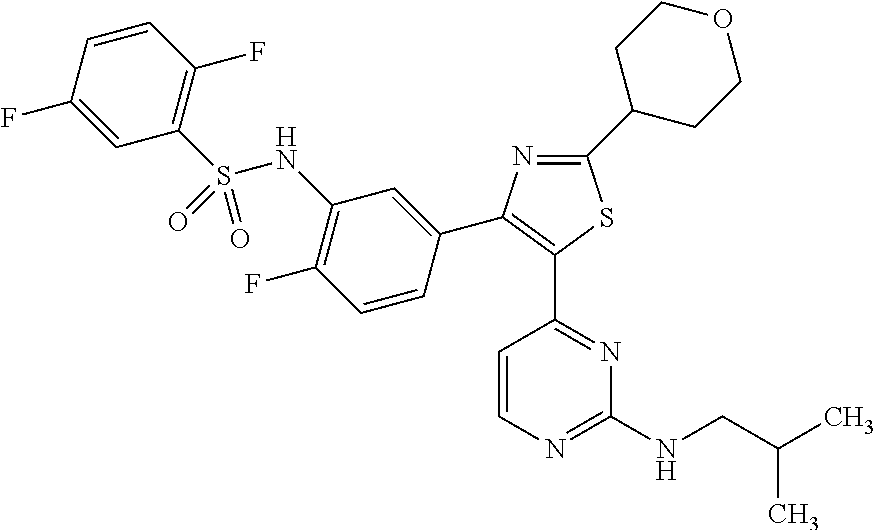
C1=CN=C(NCC(C)C)N=C1C1=C(C2=CC(NS(C3=C(F)C=CC(F)=C3)(=O)=O)=C(F)C=C2)N=C(C2CCOCC2)S1
